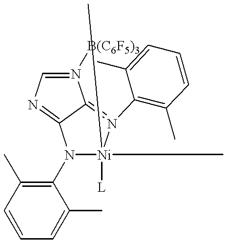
[Ni]1([L])(C)(C)N(C2=C(C)C=CC=C2C)C2=NC=N([B(C6F5)3])C2=N1C1=C(C)C=CC=C1C
